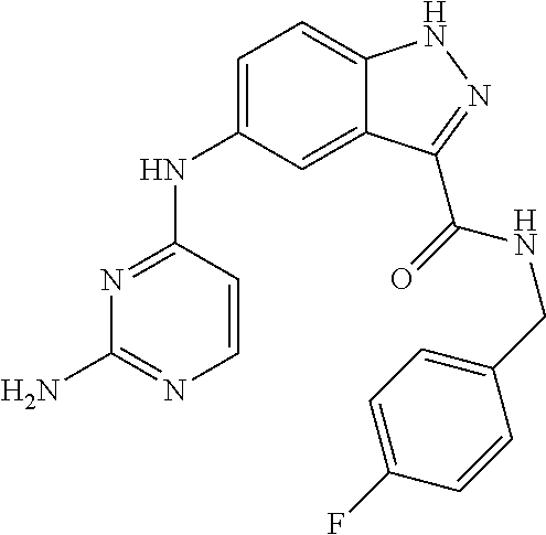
N1=C(NC2=CC=C3C(=C2)C(C(=O)NCC2=CC=C(F)C=C2)=NN3)C=CN=C1N
